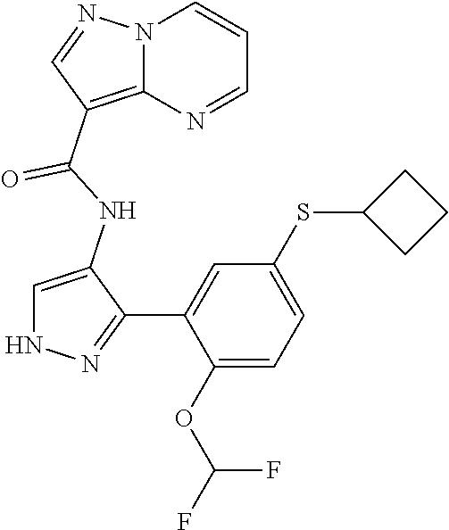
C1(C(NC2=CNN=C2C2=CC(SC3CCC3)=CC=C2OC(F)F)=O)=C2N(N=C1)C=CC=N2
